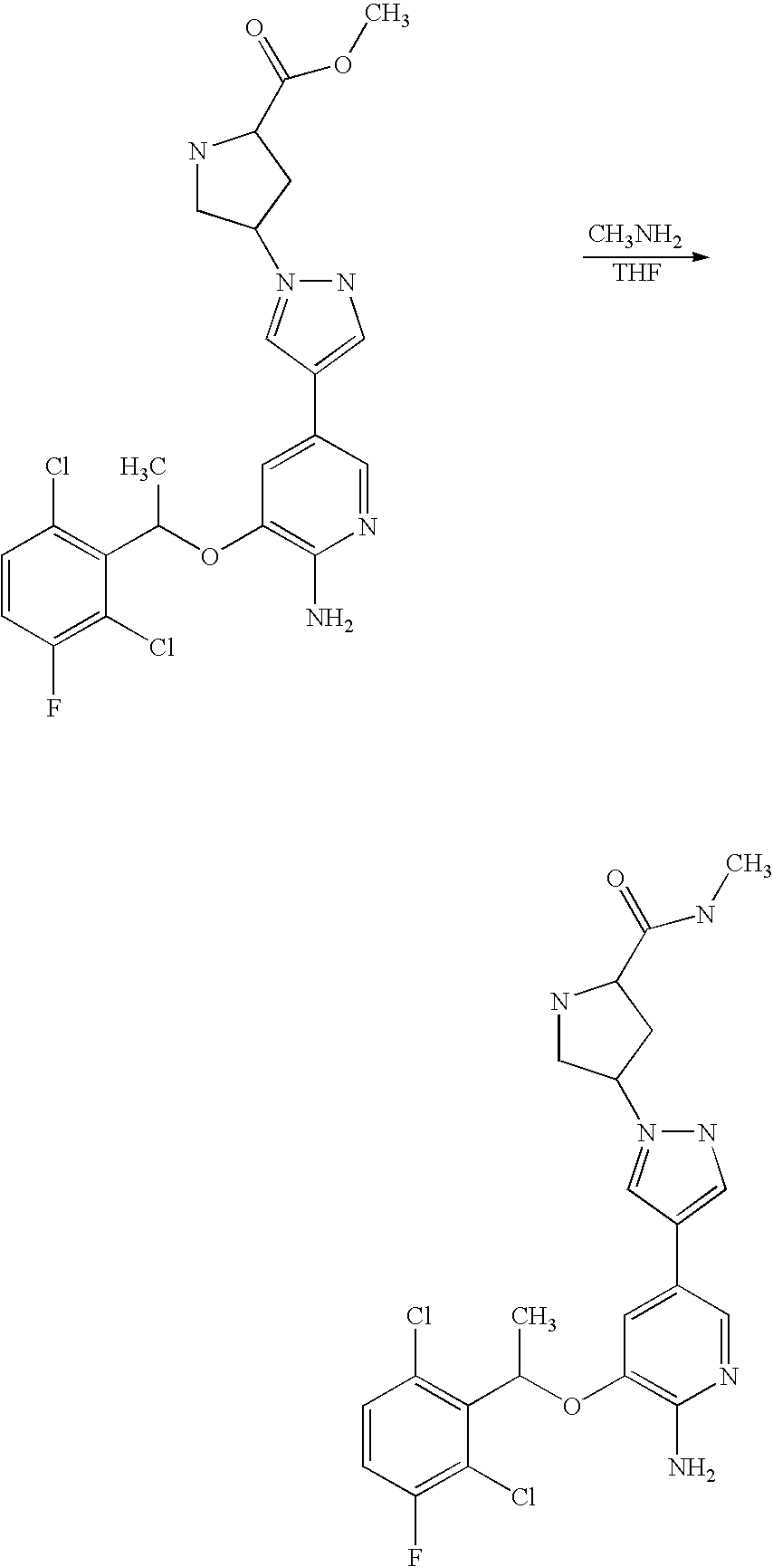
C1=CC(F)=C(Cl)C(C(C)OC2=C(N)N=CC(C3=CNN(C4CNC(C(=O)OC)C4)=C3)=C2)=C1Cl.[CH3NH2].[THF].C1=CC(F)=C(Cl)C(C(C)OC2=C(N)N=CC(C3=CNN(C4CNC(C(=O)NC)C4)=C3)=C2)=C1Cl
